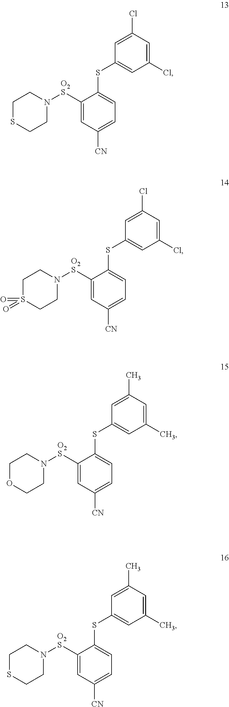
C1(Cl)=CC(Cl)=CC(SC2=CC=C([CN])C=C2[O2S]N2CCSCC2)=C1.C1(Cl)=CC(Cl)=CC(SC2=CC=C([CN])C=C2[O2S]N2CCS(=O)(=O)CC2)=C1.C1(C)=CC(C)=CC(SC2=CC=C([CN])C=C2[O2S]N2CCOCC2)=C1.C1(C)=CC(C)=CC(SC2=CC=C([CN])C=C2[O2S]N2CCSCC2)=C1
